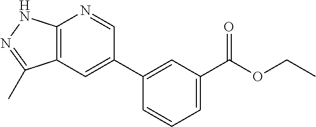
C1=CC=C(C(OCC)=O)C=C1C1=CC2=C(N=C1)NN=C2C
